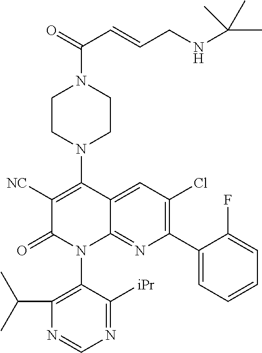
C1([NC])=C(N2CCN(C(=O)C=CCNC(C)(C)C)CC2)C2=CC(Cl)=C(C3=CC=CC=C3F)N=C2N(C2=C(C(C)C)N=CN=C2[iPr])C1=O
